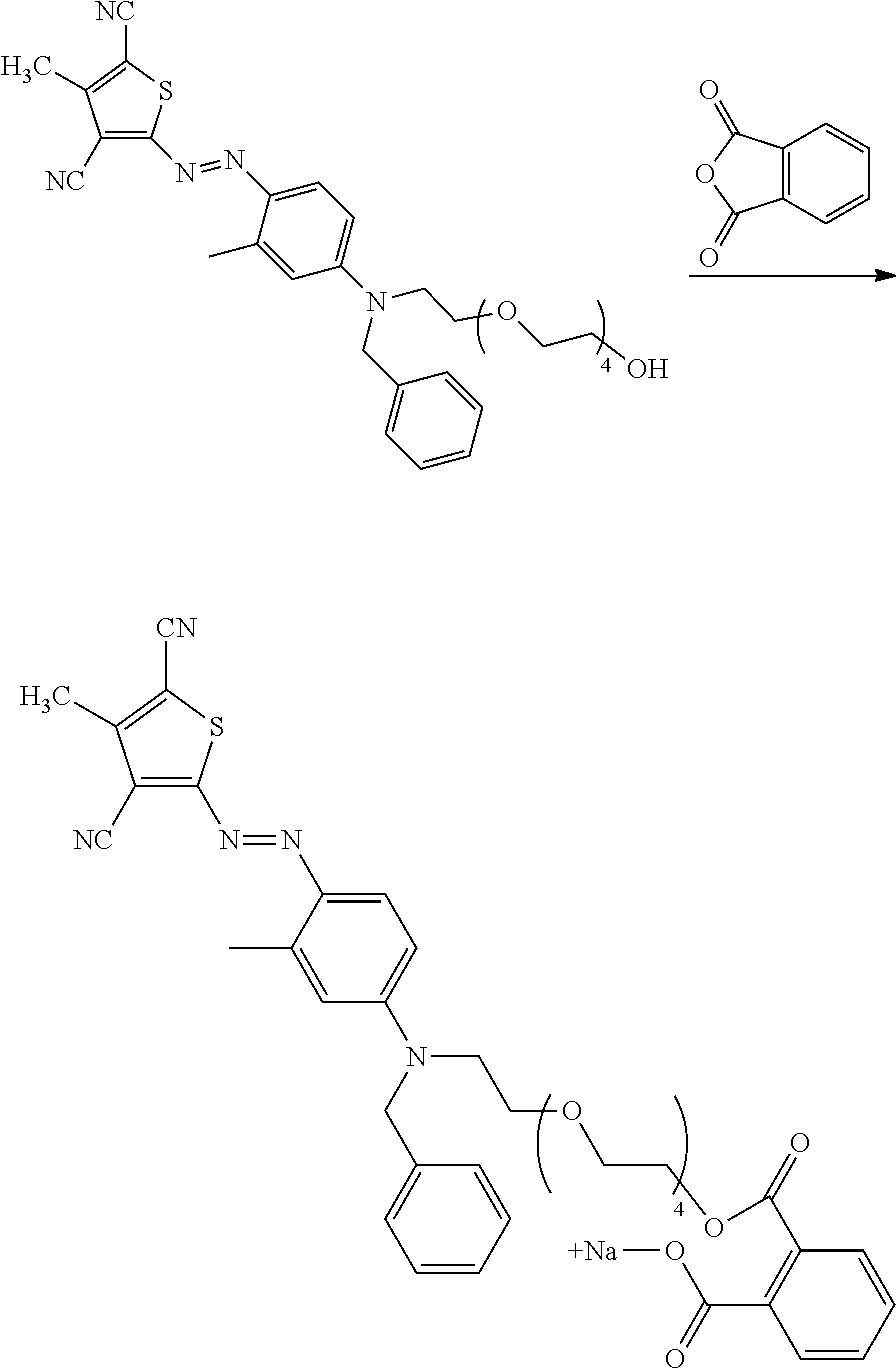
C12=C(C(=O)OC1=O)C=CC=C2.[NC]C1=C(N=NC2=CC=C(N(CCOCCO)CC3=CC=CC=C3)C=C2C)SC([NC])=C1C.[NC]C1=C(N=NC2=CC=C(N(CC3=CC=CC=C3)CCOCCOC(=O)C3=C(C(=O)O[Na])C=CC=C3)C=C2C)SC([CN])=C1C
